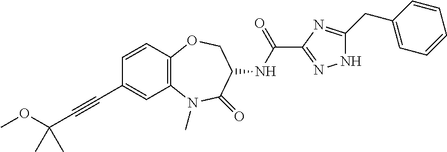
C(#CC(C)(C)OC)C1=CC2=C(C=C1)OCC(NC(=O)C1=NNC(CC3=CC=CC=C3)=N1)C(=O)N2C
